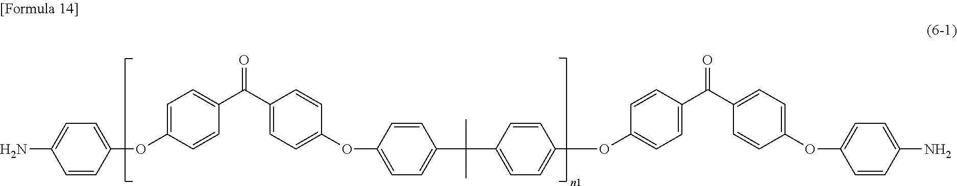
NC1=CC=C(OC2=CC=C(C(C3=CC=C(OC4=CC=C(C(C5=CC=C(OC6=CC=C(C(=O)C7=CC=C(OC8=CC=C(N)C=C8)C=C7)C=C6)C=C5)(C)C)C=C4)C=C3)=O)C=C2)C=C1
